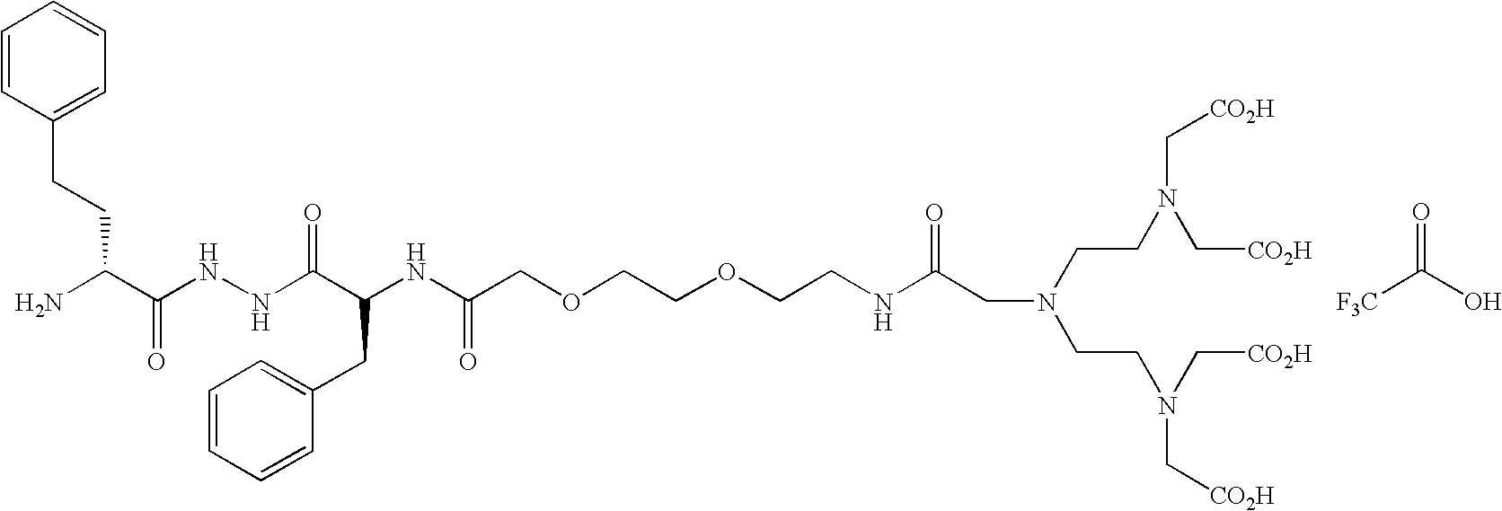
NC(C(NNC(=O)C(NC(COCCOCCNC(CN(CCN(C[CO2H])C[CO2H])CCN(C[CO2H])C[CO2H])=O)=O)CC1=CC=CC=C1)=O)CCC1=CC=CC=C1.O=C(O)[F3C]
